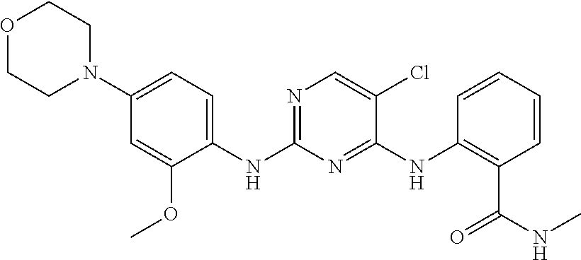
O1CCN(C2=CC=C(NC3=NC=C(Cl)C(NC4=C(C(NC)=O)C=CC=C4)=N3)C(OC)=C2)CC1
